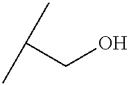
CC(C)CO
